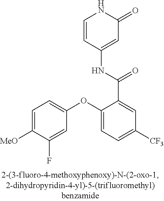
C1=C([MeO])C(F)=CC(OC2=CC=C([CF3])C=C2C(NC2=CC(=O)NC=C2)=O)=C1
